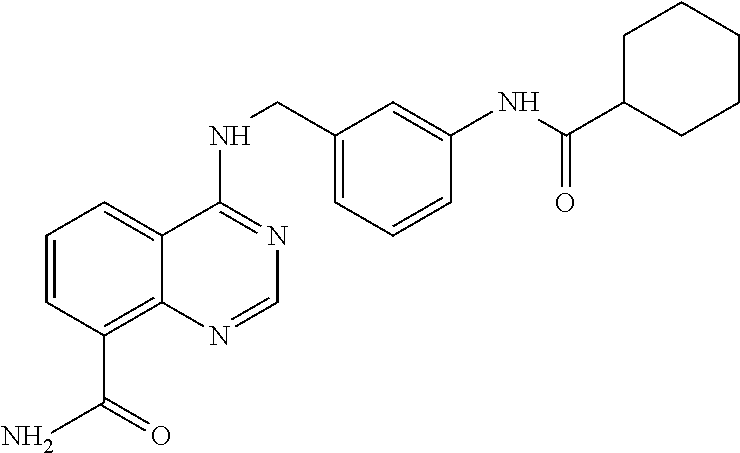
C1=CC(C(N)=O)=C2C(=C1)C(NCC1=CC=CC(NC(=O)C3CCCCC3)=C1)=NC=N2
